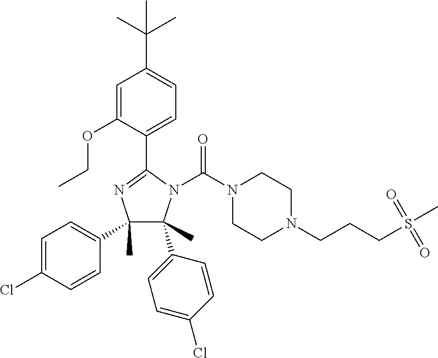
C1=C(Cl)C=CC(C2(C)C(C3=CC=C(Cl)C=C3)(C)N(C(=O)N3CCN(CCCS(C)(=O)=O)CC3)C(C3=CC=C(C(C)(C)C)C=C3OCC)=N2)=C1
